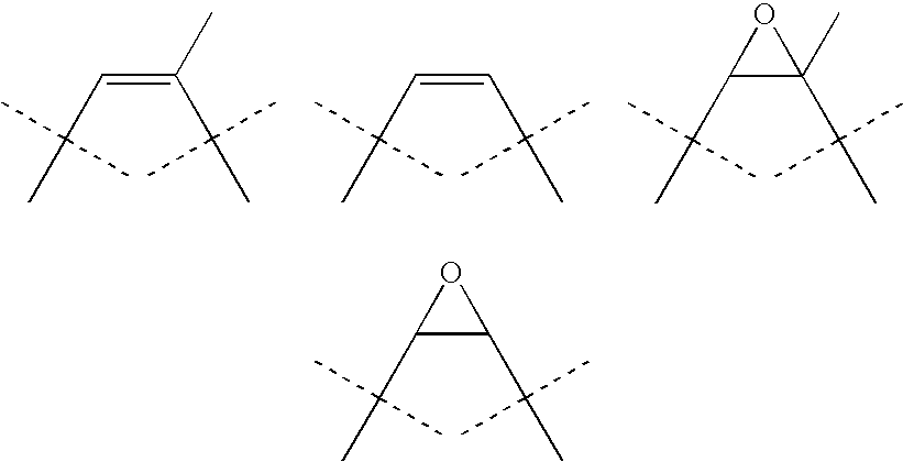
C(=C(C)C(C)(C)C)C(C)(C)C.C(=CC(C)(C)C)C(C)(C)C.O1C(C(C)(C)C)C1(C(C)(C)C)C.O1C(C(C)(C)C)C1C(C)(C)C
